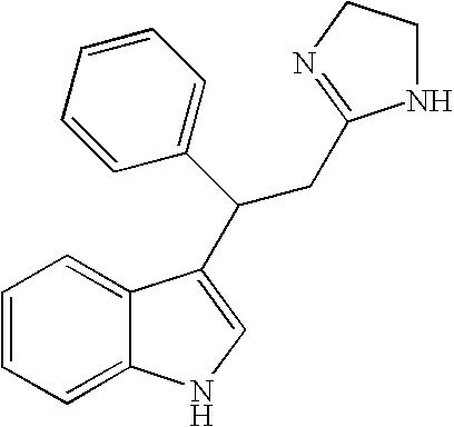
C1=CC=C2C(=C1)C(C(C1=CC=CC=C1)CC1=NCCN1)=CN2
